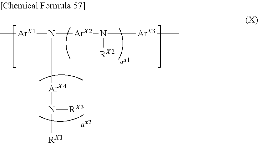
C[ArX1]N([ArX4]N([RX3])[RX1])[ArX2]N([RX2])[ArX3]C
